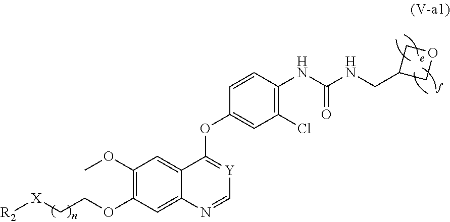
C1(OC)=C(OCC[X][R2])C=C2C(=C1)C(OC1=CC(Cl)=C(NC(NCC3COC3)=O)C=C1)=[Y]C=N2
